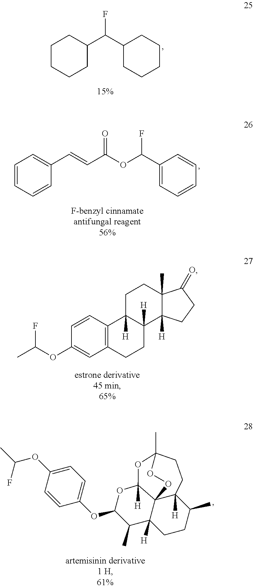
C1CCCC(C(C2CCCCC2)F)C1.C1=CC=CC(C=CC(OC(C2=CC=CC=C2)F)=O)=C1.CC(OC1=CC2=C(C=C1)C1([H])C([H])(CC2)C2([H])C(C)(CC1)C(=O)CC2)F.CC(F)OC1=CC=C(OC2C(C)C3([H])C45C([H])(O2)OC(C)(CCC4([H])C(C)CC3)OO5)C=C1
